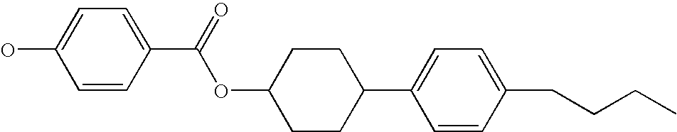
C1=CC(C(=O)OC2CCC(C3=CC=C(CCCC)C=C3)CC2)=CC=C1O
